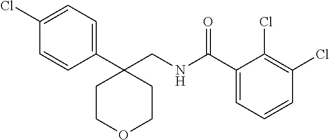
C1(C(NCC2(C3=CC=C(Cl)C=C3)CCOCC2)=O)=CC=CC(Cl)=C1Cl
